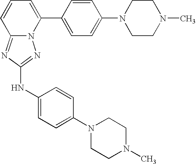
N12C(=NC(NC3=CC=C(N4CCN(C)CC4)C=C3)=N1)C=CC=C2C1=CC=C(N2CCN(C)CC2)C=C1
